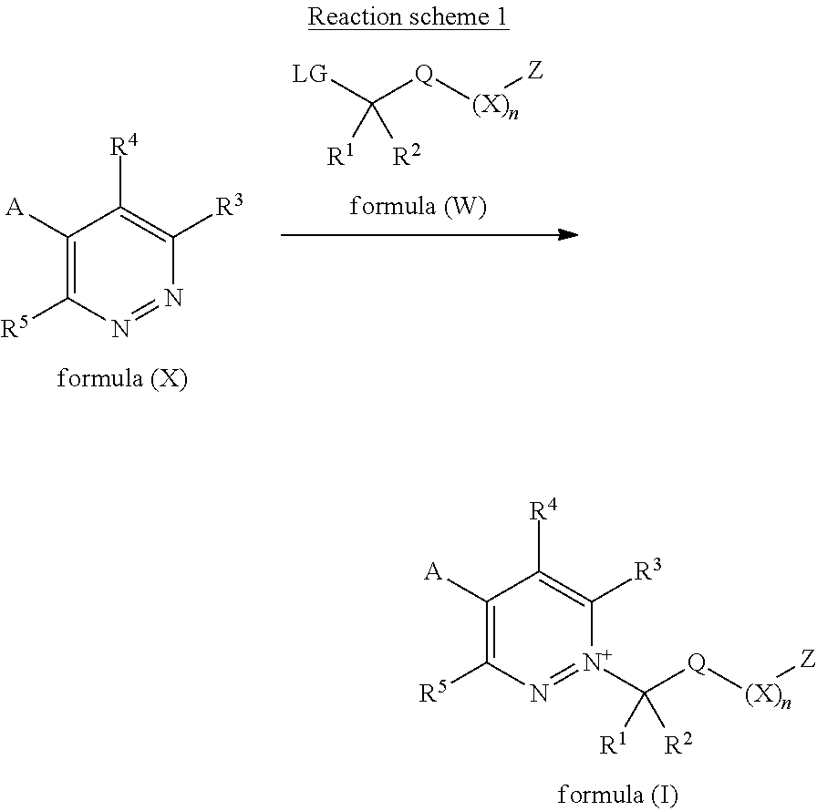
C1([A])=C([R5])N=[N+](C([Q][(X)n][Z])([R2])[R1])C([R3])=C1[R4].[LG]C([Q][(X)n][Z])([R2])[R1].C1([A])=C([R5])N=NC([R3])=C1[R4]
